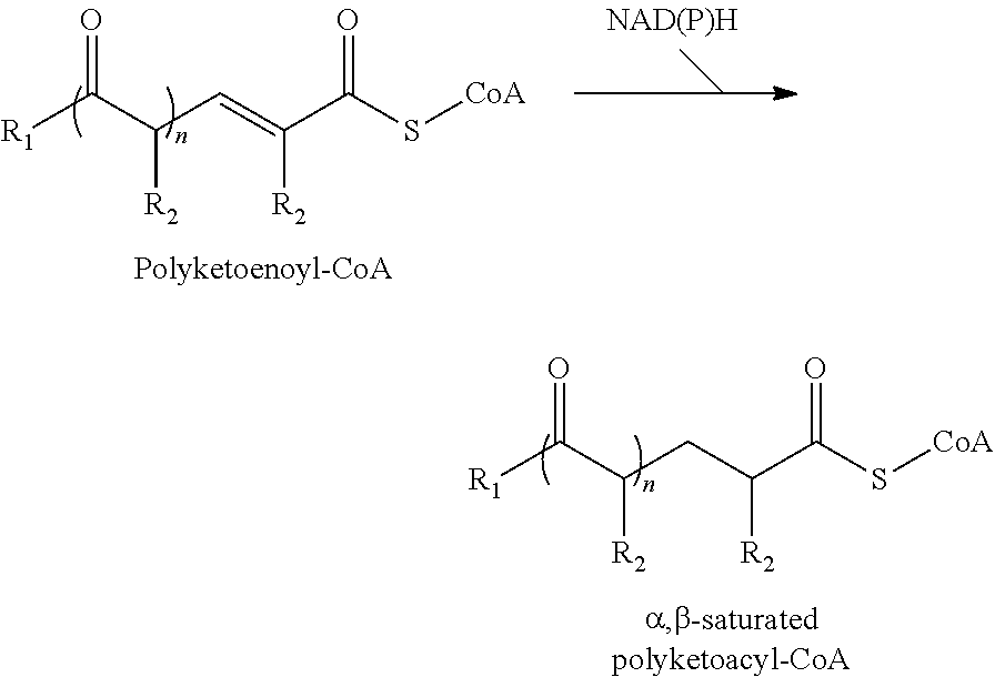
C(C=C(C(S[CoA])=O)[R2])(C([R1])=O)[R2].C(CC(C(S[CoA])=O)[R2])(C([R1])=O)[R2]
